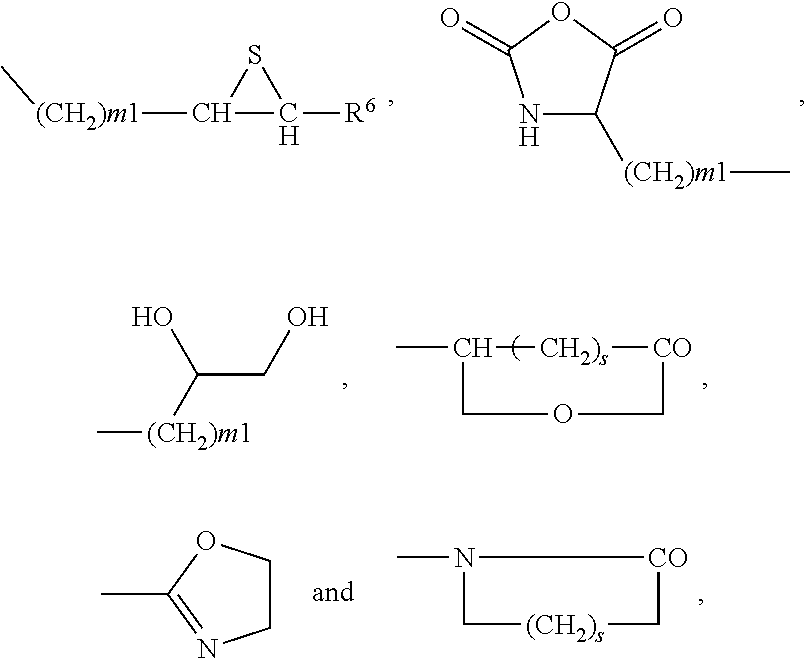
C1([(CH2)m1]C)C([R6])S1.N1C([(CH2)m1]C)C(=O)OC1=O.CC1[CH2)s][CO]COC1.C(CO)([(CH2)m1]C)O.C1COC(C)=N1.C1[(CH2)s]C[CO]N1C
